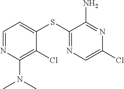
C1=NC(N(C)C)=C(Cl)C(SC2=NC=C(Cl)N=C2N)=C1
